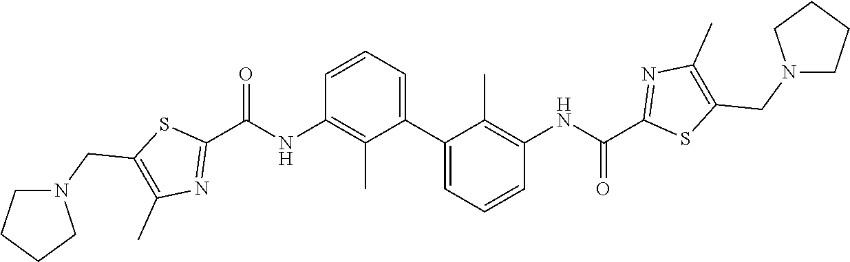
C1(C)=C(CN2CCCC2)SC(C(NC2=C(C)C(C3=CC=CC(NC(C4=NC(C)=C(CN5CCCC5)S4)=O)=C3C)=CC=C2)=O)=N1
